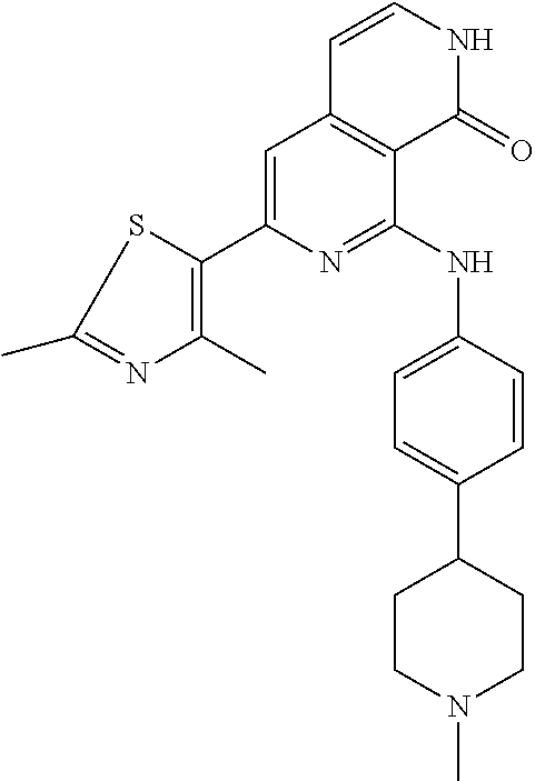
C1(C2=C(C)N=C(C)S2)=CC2=C(C(NC3=CC=C(C4CCN(C)CC4)C=C3)=N1)C(=O)NC=C2
